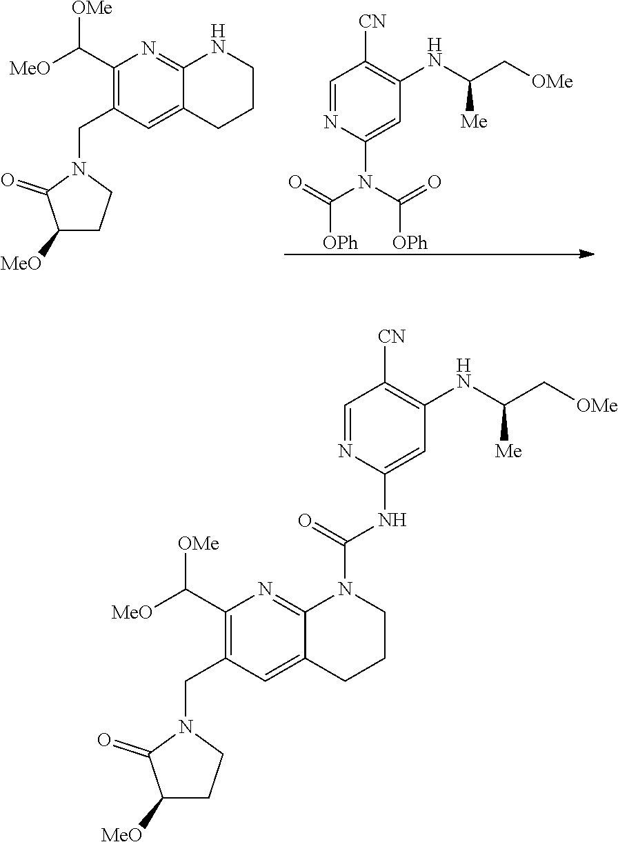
C1=NC(N(C(=O)[OPh])C(=O)[OPh])=CC(NC(C[OMe])[Me])=C1[CN].C1(C([MeO])[OMe])=C(CN2C(=O)C([MeO])CC2)C=C2C(=N1)NCCC2.C1(C([MeO])[OMe])=C(CN2C(=O)C([MeO])CC2)C=C2C(=N1)N(C(=O)NC1=CC(NC(C[OMe])[Me])=C([CN])C=N1)CCC2
